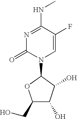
C1(CO)C(O)C(O)C(N2C=C(F)C(NC)=NC2=O)O1
